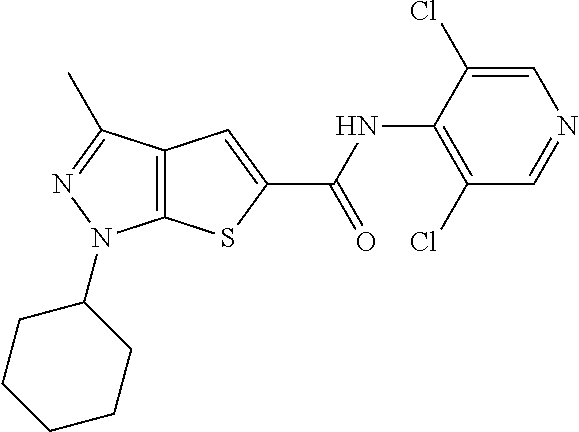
C12=C(C(C)=NN1C1CCCCC1)C=C(C(=O)NC1=C(Cl)C=NC=C1Cl)S2
